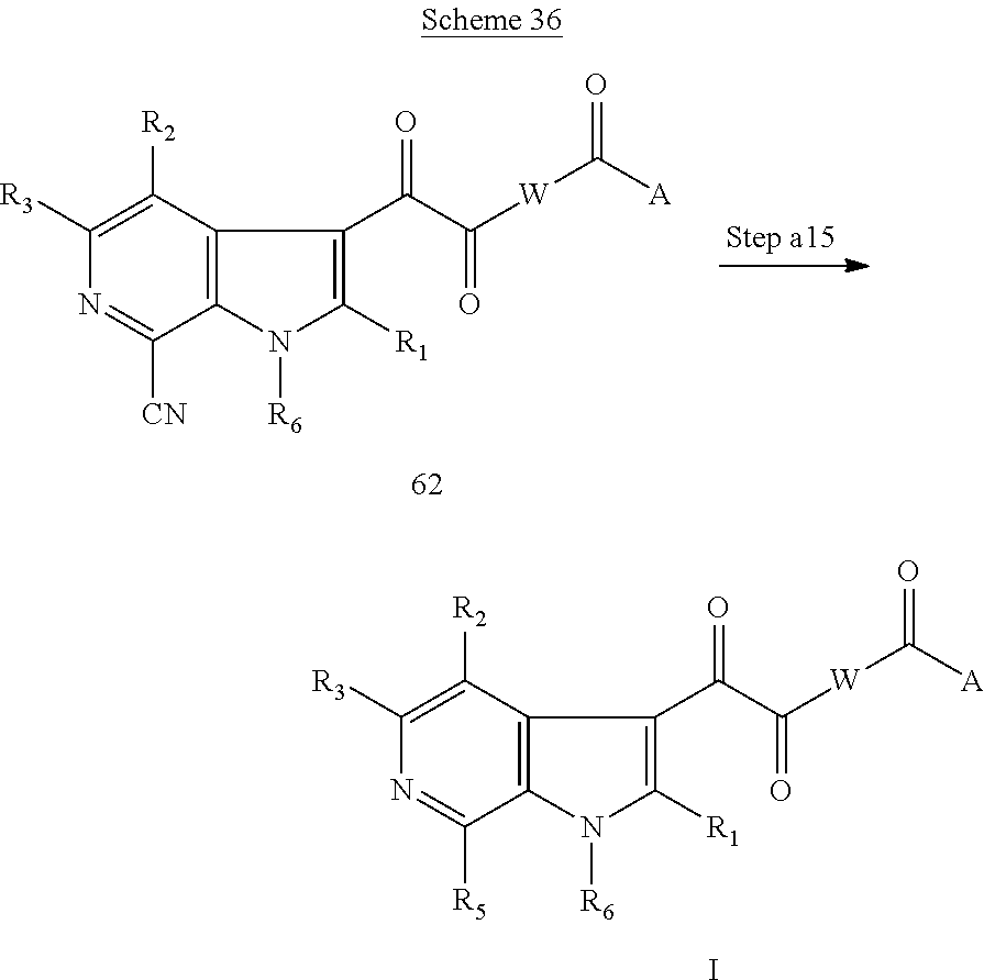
C1([R3])=C([R2])C2=C(C([R5])=N1)N([R6])C([R1])=C2C(C(=O)[W]C([A])=O)=O.I.C1([R3])=C([R2])C2=C(C([CN])=N1)N([R6])C([R1])=C2C(C(=O)[W]C([A])=O)=O
